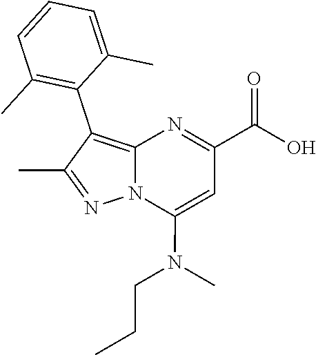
N12C(=C(C3=C(C)C=CC=C3C)C(C)=N1)N=C(C(O)=O)C=C2N(CCC)C
